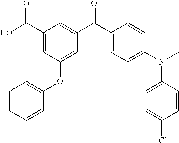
C1(C(O)=O)=CC(OC2=CC=CC=C2)=CC(C(C2=CC=C(N(C)C3=CC=C(Cl)C=C3)C=C2)=O)=C1
